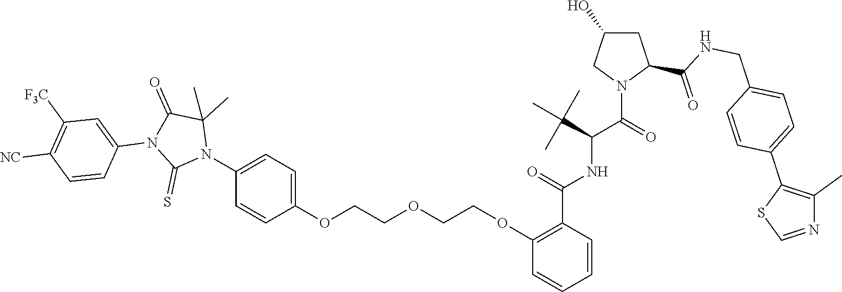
C1(N2C(C)(C)C(=O)N(C3=CC([F3C])=C([NC])C=C3)C2=S)=CC=C(OCCOCCOC2=C(C(=O)NC(C(C)(C)C)C(N3CC(O)CC3C(NCC3=CC=C(C4=C(C)N=CS4)C=C3)=O)=O)C=CC=C2)C=C1
